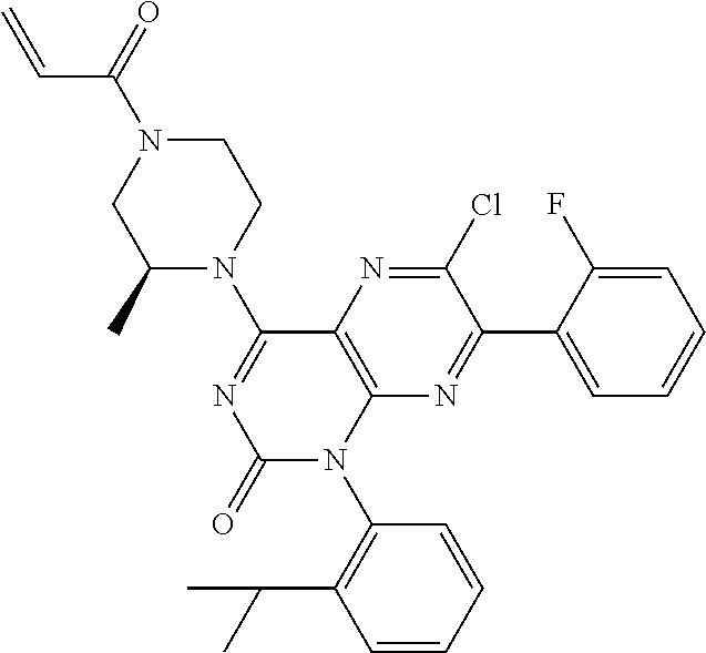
C12=C(C(N3CCN(C(C=C)=O)CC3C)=NC(=O)N1C1=C(C(C)C)C=CC=C1)N=C(Cl)C(C1=CC=CC=C1F)=N2
